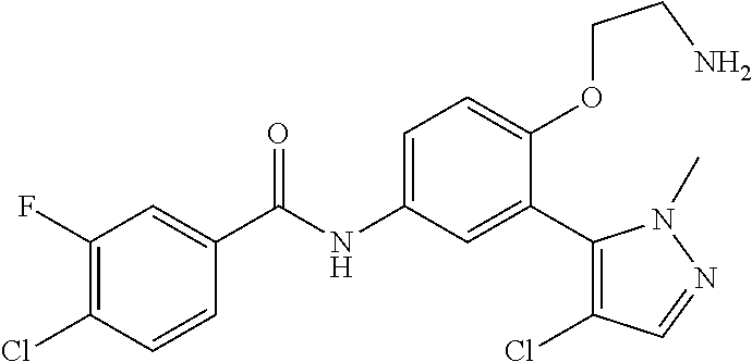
C1(F)=C(Cl)C=CC(C(=O)NC2=CC=C(OCCN)C(C3=C(Cl)C=NN3C)=C2)=C1
